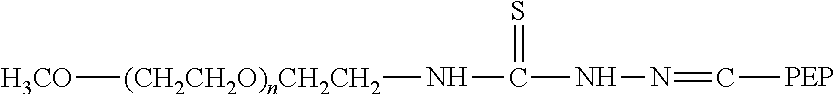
[(CH2CH2O)nCH2CH2]([H3CO])NC(=S)NN=C[PEP]
